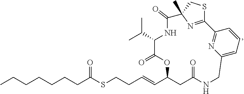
C12=NC(C)(CS1)C(=O)NC(C(C)C)C(=O)OC(C=CCCSC(CCCCCCC)=O)CC(=O)NCC1=CC=CC2=N1
